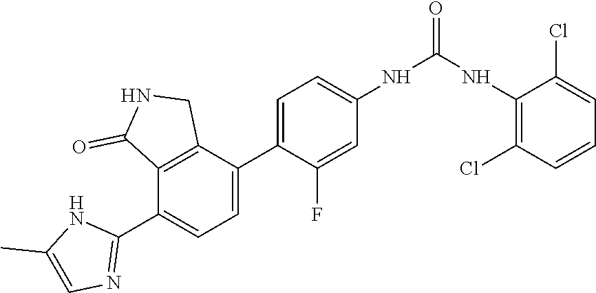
C1=C(C2=CC=C(NC(=O)NC3=C(Cl)C=CC=C3Cl)C=C2F)C2=C(C(C3=NC=C(C)N3)=C1)C(=O)NC2
